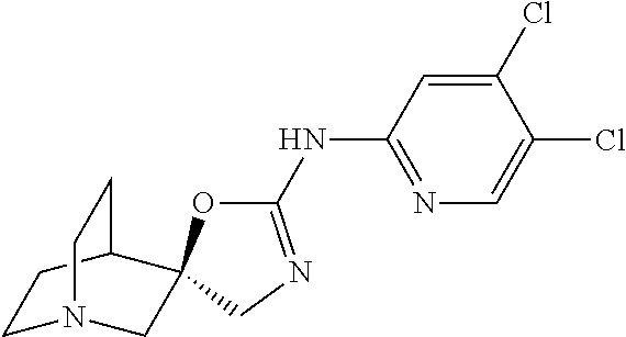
C1N2CC3(C(C1)CC2)OC(NC1=NC=C(Cl)C(Cl)=C1)=NC3
